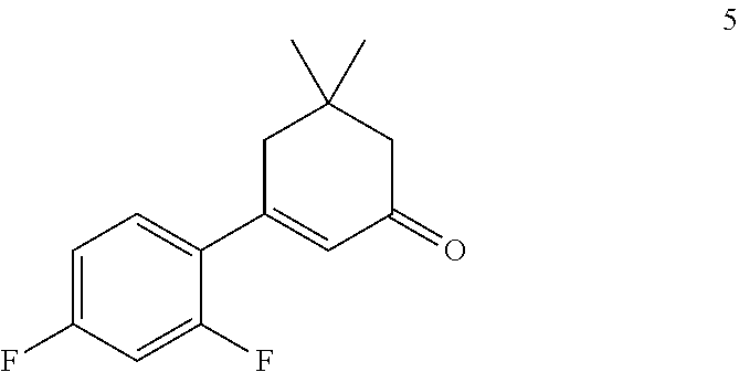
C1=C(F)C=C(F)C(C2=CC(=O)CC(C)(C)C2)=C1
